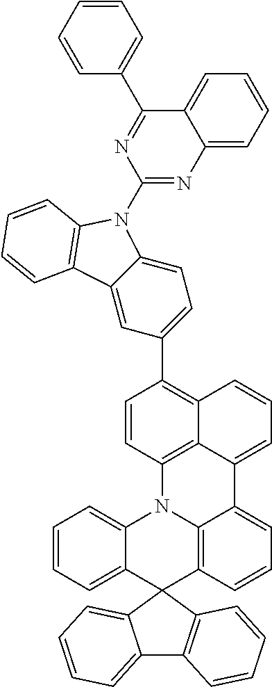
C1(C2=CC=C3C(=C2)C2=C(N3C3=NC4=CC=CC=C4C(C4=CC=CC=C4)=N3)C=CC=C2)=C2C3=C(C=C1)N1C4=CC=CC=C4C4(C5=C1C(=CC=C5)C3=CC=C2)C1=C(C2=CC=CC=C24)C=CC=C1
